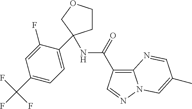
C1COCC1(NC(C1=C2N(N=C1)C=C(C)C=N2)=O)C1=CC=C(C(F)(F)F)C=C1F
